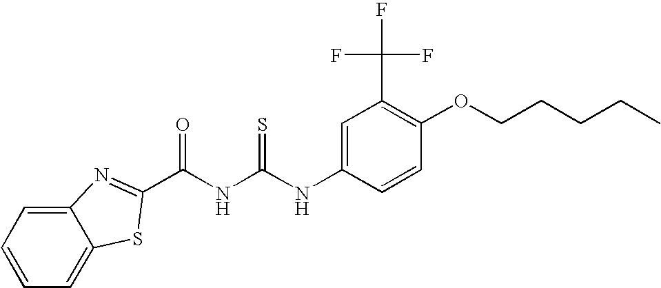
C1(NC(NC(=O)C2=NC3=CC=CC=C3S2)=S)=CC(C(F)(F)F)=C(OCCCCC)C=C1
